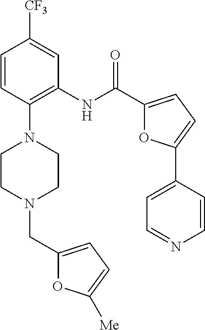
C1=CC(N2CCN(CC3=CC=C([Me])O3)CC2)=C(NC(C2=CC=C(C3=CC=NC=C3)O2)=O)C=C1[CF3]
